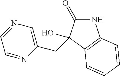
N1C(=O)C(O)(CC2=CN=CC=N2)C2=C1C=CC=C2
